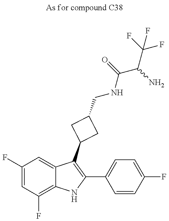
C1(F)=CC(F)=C2C(=C1)C(C1CC(CNC(C(C(F)(F)F)N)=O)C1)=C(C1=CC=C(F)C=C1)N2
